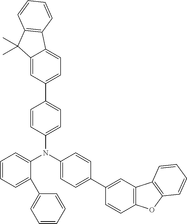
C1(N(C2=CC=C(C3=CC4=C(C=C3)OC3=C4C=CC=C3)C=C2)C2=CC=CC=C2C2=CC=CC=C2)=CC=C(C2=CC=C3C(=C2)C(C)(C)C2=C3C=CC=C2)C=C1
